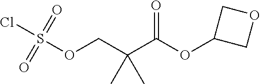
O(CC(C(OC1COC1)=O)(C)C)S(Cl)(=O)=O
